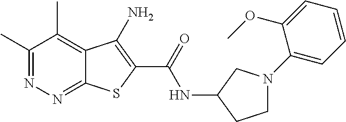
C1(C)=NN=C2C(=C1C)C(N)=C(C(=O)NC1CCN(C3=CC=CC=C3OC)C1)S2
